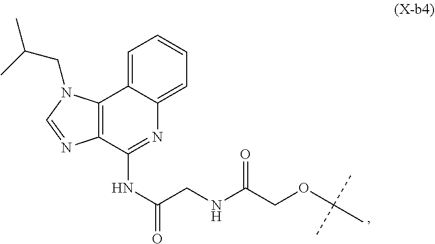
N(C(=O)CNC(=O)COC(C)(C)C)C1=NC2=CC=CC=C2C2=C1N=CN2CC(C)C
